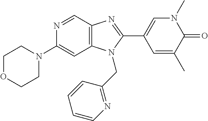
N1=CC2=C(C=C1N1CCOCC1)N(CC1=NC=CC=C1)C(C1=CN(C)C(=O)C(C)=C1)=N2
